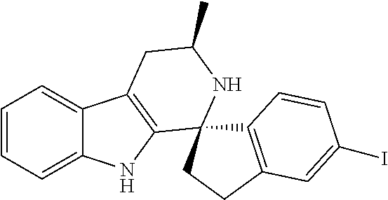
C1=CC=C2C(=C1)C1=C(N2)C2(NC(C)C1)C1=C(CC2)C=C(I)C=C1
